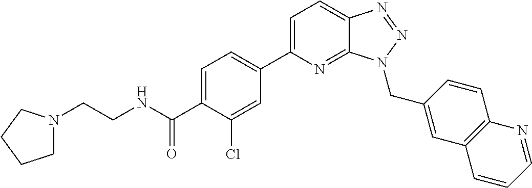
C1=C(C2=CC=C(C(NCCN3CCCC3)=O)C(Cl)=C2)N=C2C(=C1)N=NN2CC1=CC2=C(C=C1)N=CC=C2
